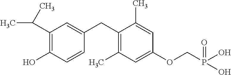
C1=C(CC2=C(C)C=C(OCP(O)(=O)O)C=C2C)C=CC(O)=C1C(C)C
